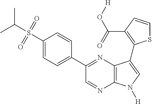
CC(S(=O)(=O)C1=CC=C(C2=NC3=C(N=C2)N([H])C=C3C2=C(C(=O)O[H])C=CS2)C=C1)C
